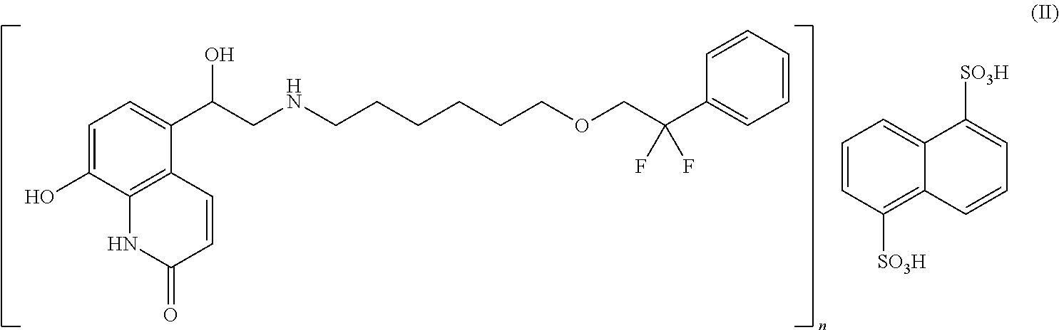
C1=C(O)C2=C(C(C(CNCCCCCCOCC(C3=CC=CC=C3)(F)F)O)=C1)C=CC(=O)N2.C1=CC([SO3H])=C2C(=C1)C([SO3H])=CC=C2
